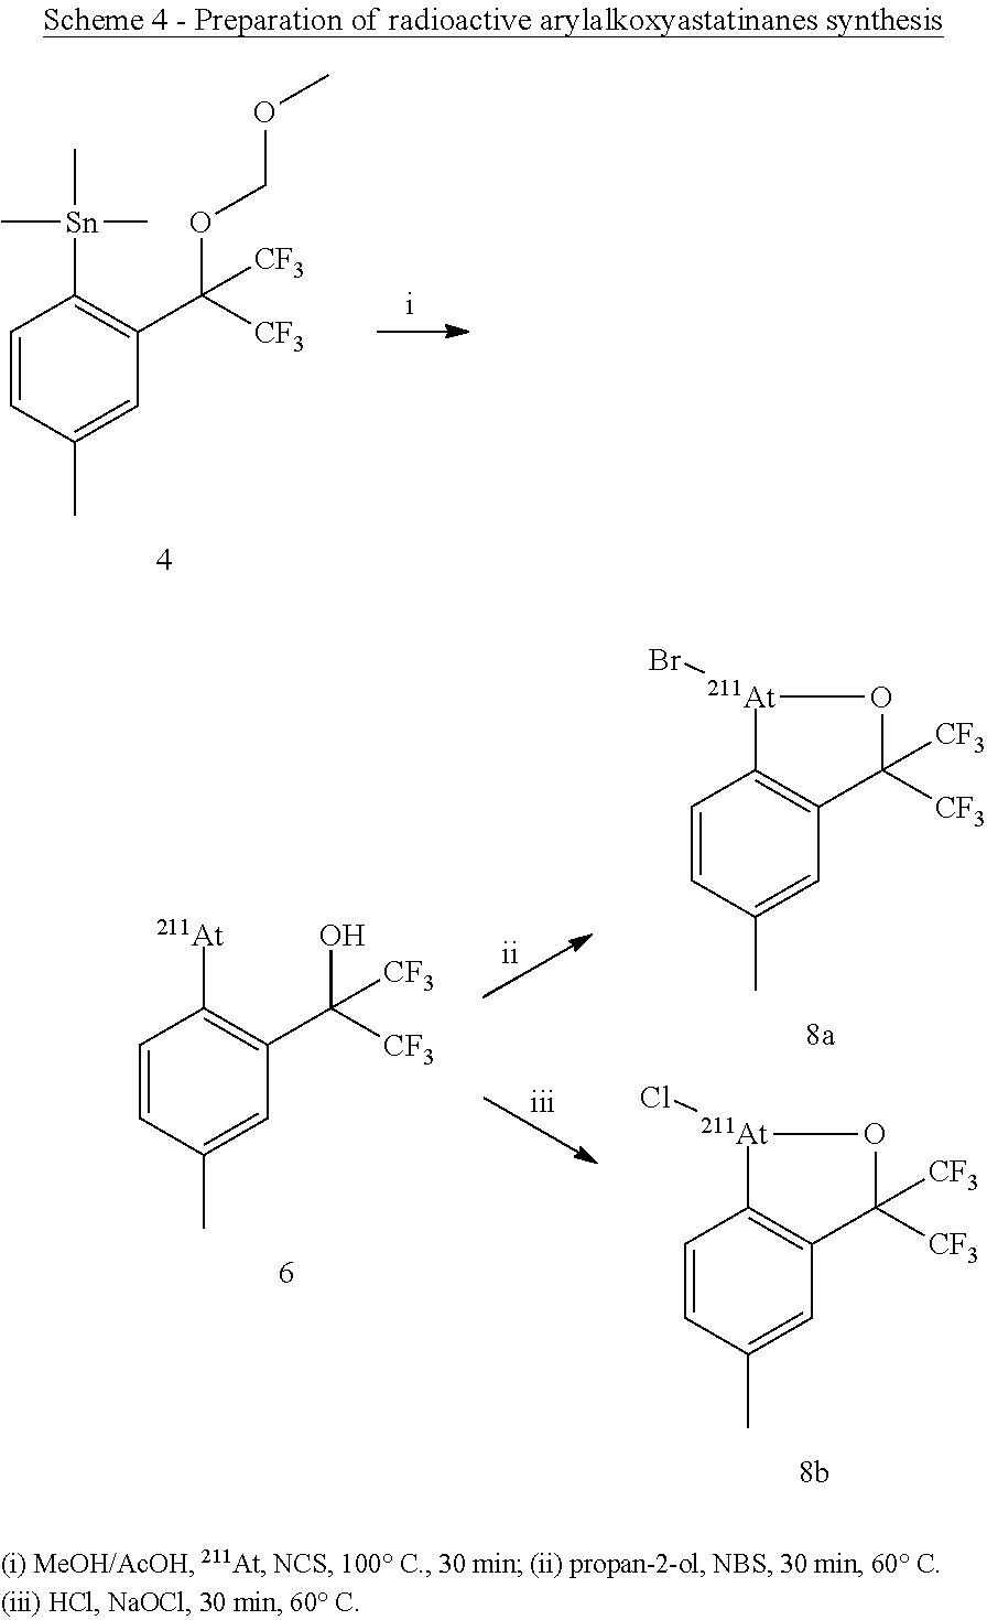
C1=CC(C)=CC(C([CF3])(OCOC)[CF3])=C1[Sn](C)(C)C.[i].C1=CC(C)=CC2=C1[At](Cl)OC2([CF3])[CF3].C1=CC(C)=CC2=C1[At](Br)OC2([CF3])[CF3].C1=CC(C)=CC(C([CF3])(O)[CF3])=C1[At]
